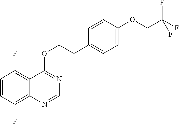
C1=CC(F)=C2C(=C1F)C(OCCC1=CC=C(OCC(F)(F)F)C=C1)=NC=N2
